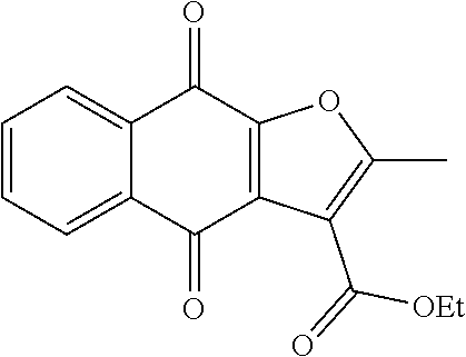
C1=C2C(=CC=C1)C(=O)C1=C(C2=O)C(C([OEt])=O)=C(C)O1
